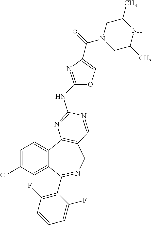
C1=C(Cl)C=C2C(=C1)C1=C(CN=C2C2=C(F)C=CC=C2F)C=NC(NC2=NC(C(=O)N3CC(C)NC(C)C3)=CO2)=N1
